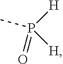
P(C)([H])([H])=O
